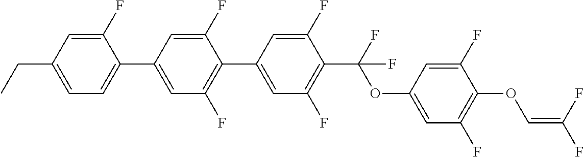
C1(F)=CC(CC)=CC=C1C1=CC(F)=C(C2=CC(F)=C(C(F)(OC3=CC(F)=C(OC=C(F)F)C(F)=C3)F)C(F)=C2)C(F)=C1
